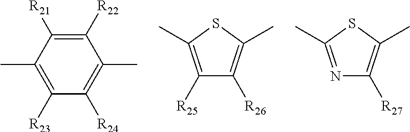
C1([R22])=C([R21])C(C)=C([R23])C([R24])=C1C.C1([R25])=C(C)SC(C)=C1[R26].N1=C(C)SC(C)=C1[R27]
